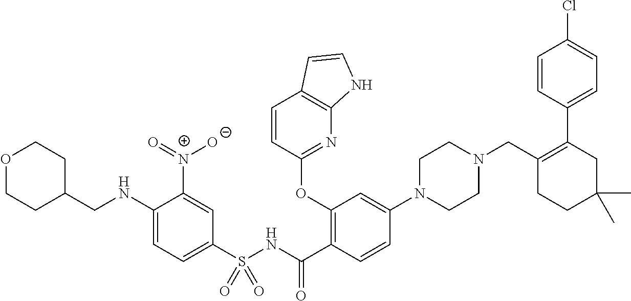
O1CCC(CNC2=CC=C(S(NC(C3=C(OC4=NC5=C(C=C4)C=CN5)C=C(N4CCN(CC5=C(C6=CC=C(Cl)C=C6)CC(C)(C)CC5)CC4)C=C3)=O)(=O)=O)C=C2[N+](=O)[O-])CC1
